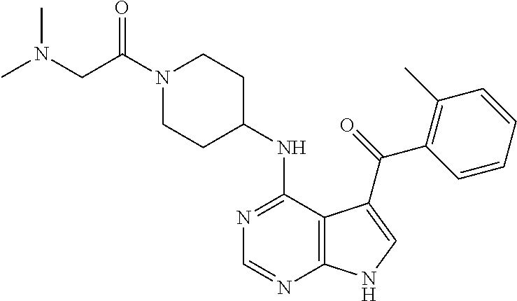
N1(C(CN(C)C)=O)CCC(NC2=NC=NC3=C2C(C(=O)C2=C(C)C=CC=C2)=CN3)CC1
